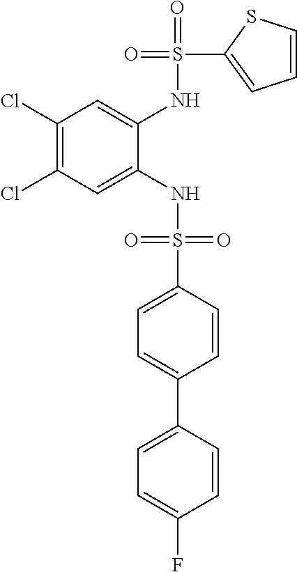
C1(Cl)=C(Cl)C=C(NS(=O)(=O)C2=CC=C(C3=CC=C(F)C=C3)C=C2)C(NS(=O)(C2=CC=CS2)=O)=C1
